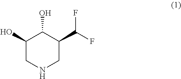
C1(O)CNCC(C(F)F)C1O
